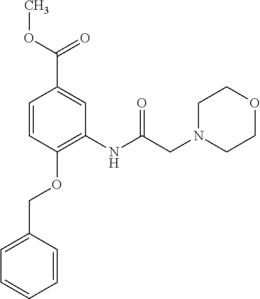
C1=CC(OCC2=CC=CC=C2)=C(NC(CN2CCOCC2)=O)C=C1C(OC)=O
